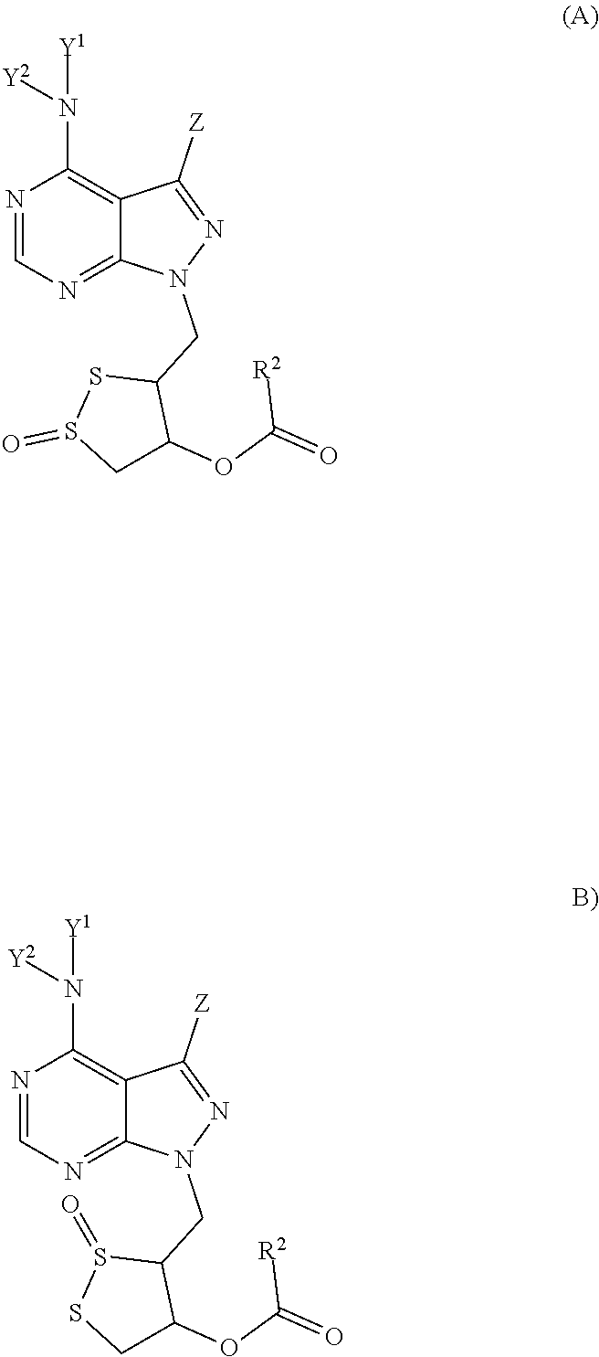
N1=CN=C2C(=C1N([Y2])[Y1])C([Z])=NN2CC1SS(=O)CC1OC(=O)[R2].N1=CN=C2C(=C1N([Y2])[Y1])C([Z])=NN2CC1S(=O)SCC1OC(=O)[R2]
